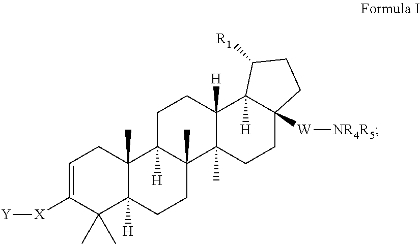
C1=C([X][Y])C(C)(C)C2([H])C(C)(C1)C1([H])C(C)(CC2)C2(C)C([H])(CC1)C1([H])C([W][NR4R5])(CC2)CCC1[R1]
